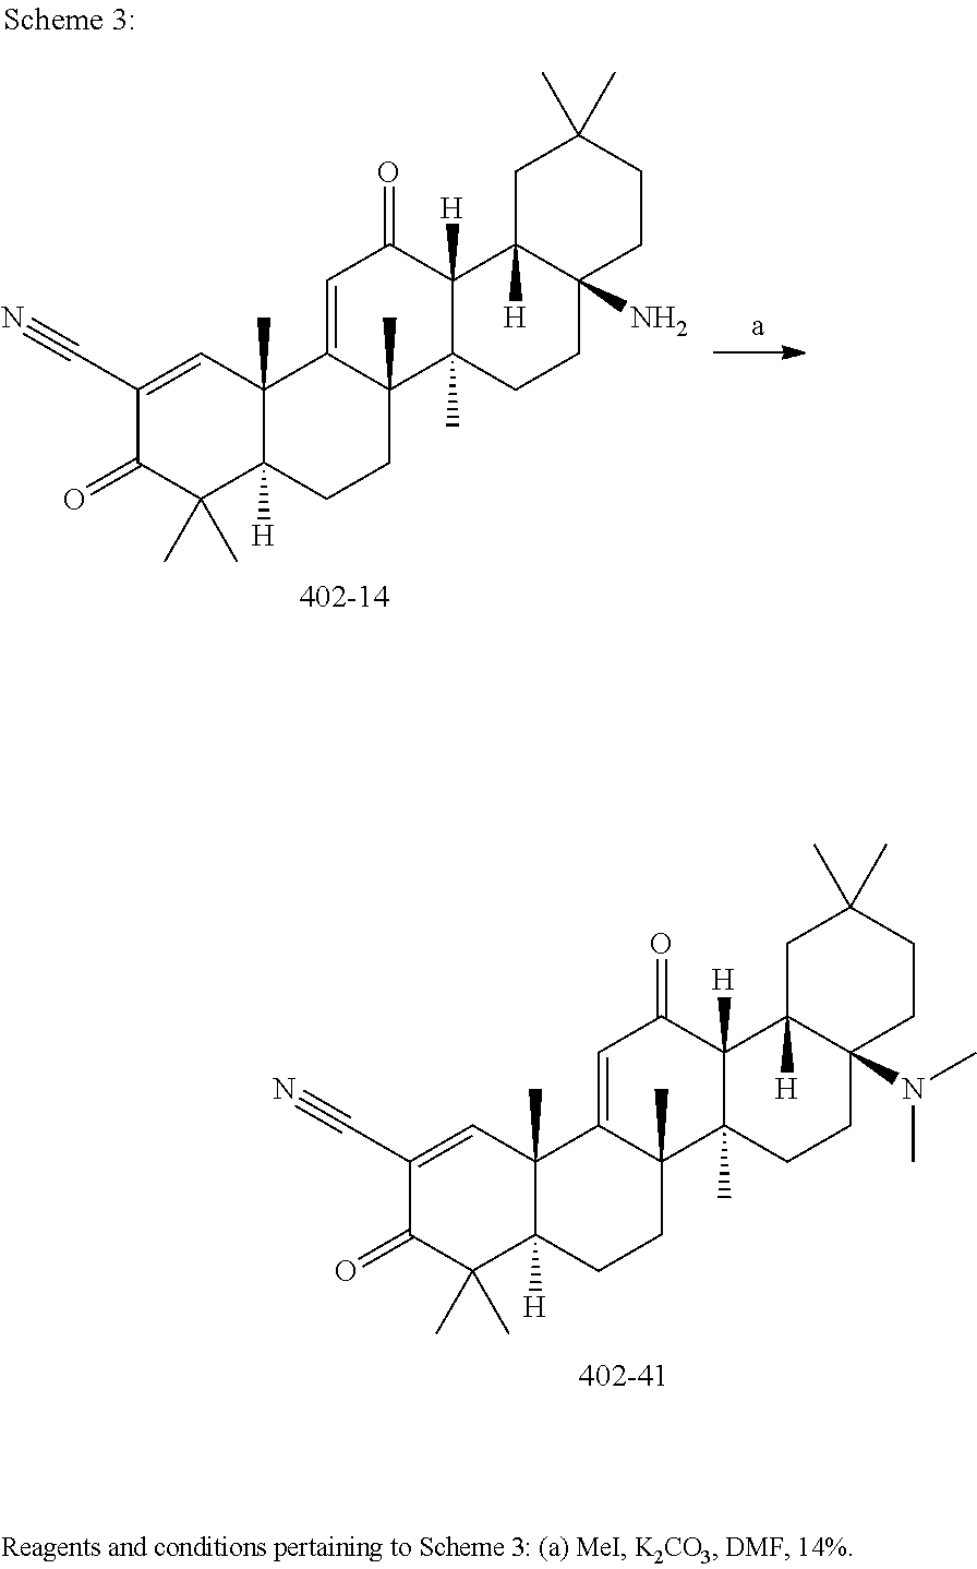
C1(C#N)=CC2(C)C([H])(C(C)(C)C1=O)CCC1(C)C2=CC(=O)C2([H])C1(C)CCC1(N(C)C)C2([H])CC(C)(C)CC1.C1(C#N)=CC2(C)C([H])(C(C)(C)C1=O)CCC1(C)C2=CC(=O)C2([H])C1(C)CCC1(N)C2([H])CC(C)(C)CC1
